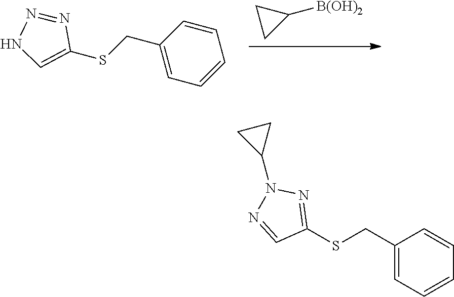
C1CC1[B(OH)2].S(CC1=CC=CC=C1)C1=CNN=N1.S(CC1=CC=CC=C1)C1=NN(C2CC2)N=C1
